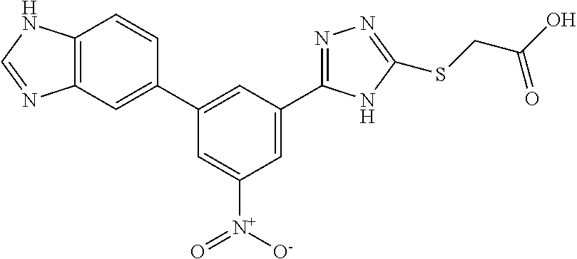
C1=C(C2=NN=C(SCC(O)=O)N2)C=C(C2=CC3=C(C=C2)NC=N3)C=C1[N+]([O-])=O
